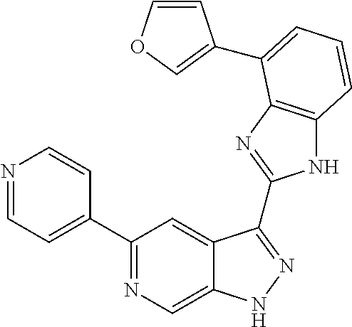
C1(C2=NC=C3C(=C2)C(C2=NC4=C(N2)C=CC=C4C2=COC=C2)=NN3)=CC=NC=C1
